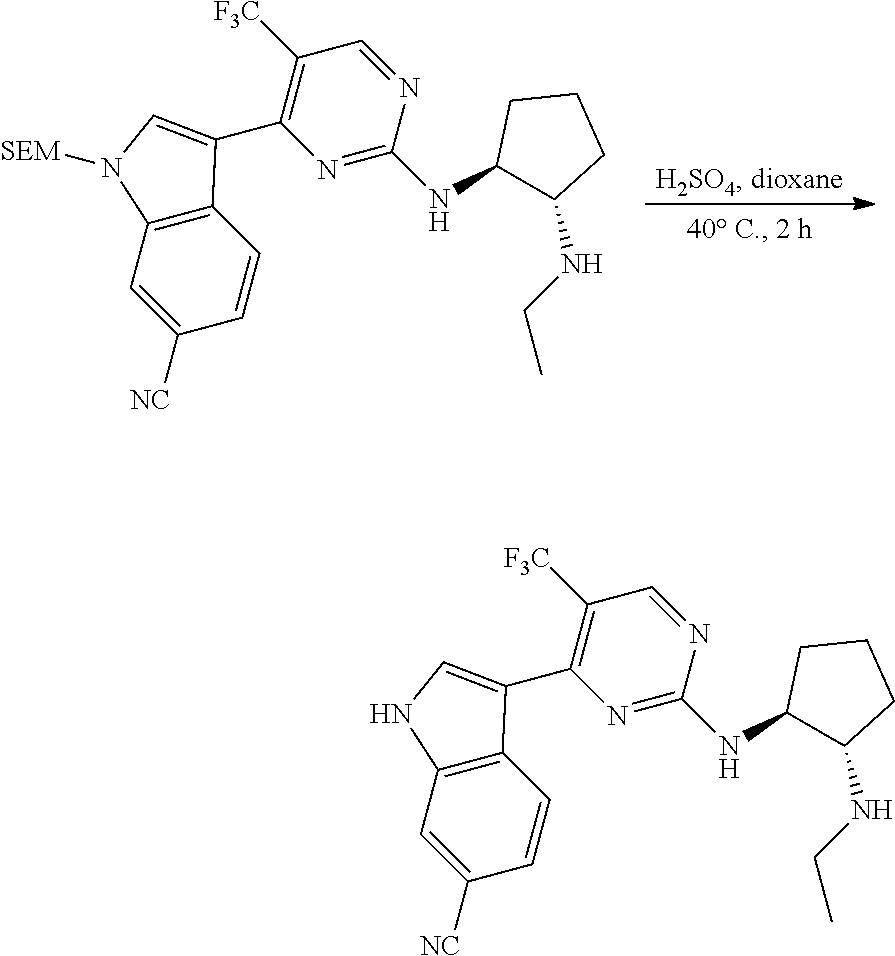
N1=C(NC2C(NCC)CCC2)N=CC([F3C])=C1C1=CN([SEM])C2=C1C=CC([NC])=C2.N1=C(NC2C(NCC)CCC2)N=CC([F3C])=C1C1=CNC2=C1C=CC([NC])=C2
